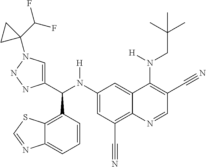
C1(N(C(C2=CN(C3(C(F)F)CC3)NN2)C2=C3C(=CC=C2)N=CS3)[H])=CC(C#N)=C2C(=C1)C(N(CC(C)(C)C)[H])=C(C#N)C=N2
